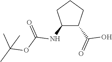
C1(NC(OC(C)(C)C)=O)C(C(=O)O)CCC1
